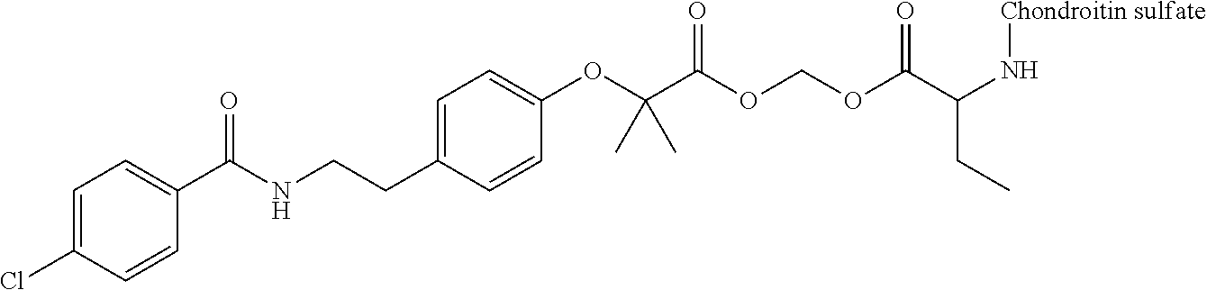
C1=C(Cl)C=CC(C(NCCC2=CC=C(OC(C(OCOC(C(N[Chondroitin sulfate])CC)=O)=O)(C)C)C=C2)=O)=C1
